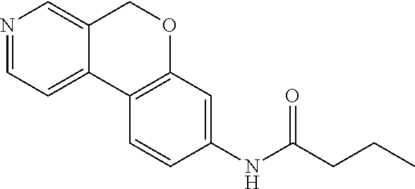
N1=CC=C2C(=C1)COC1=C2C=CC(NC(CCC)=O)=C1
